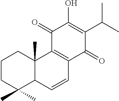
C1(=O)C2=C(C(=O)C(C(C)C)=C1O)C=CC1C2(C)CCCC1(C)C
